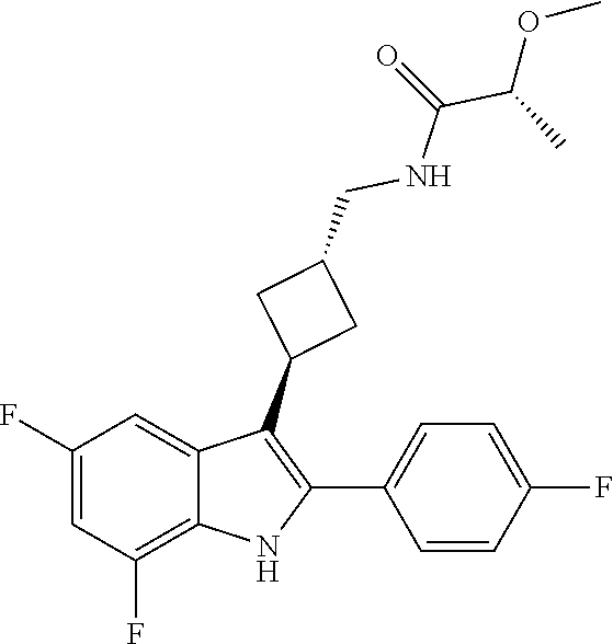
O=C(NCC1CC(C2=C(C3=CC=C(F)C=C3)NC3=C(F)C=C(F)C=C23)C1)C(OC)C
